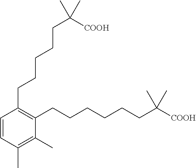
C1=CC(C)=C(C)C(CCCCCCC([COOH])(C)C)=C1CCCCCC([COOH])(C)C
